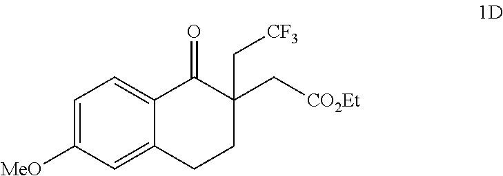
C1=C([MeO])C=C2C(=C1)C(=O)C(C[CO2Et])(C[CF3])CC2
